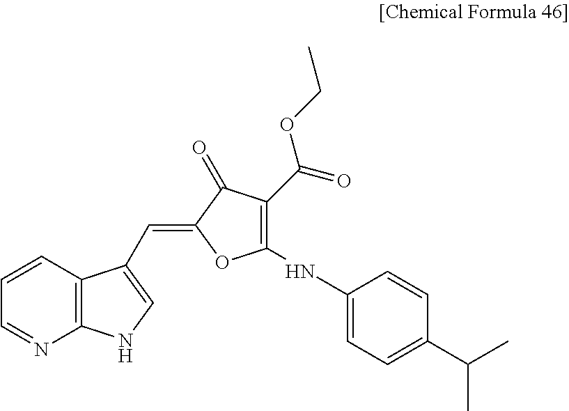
C1=CC2=C(N=C1)NC=C2C=C1OC(NC2=CC=C(C(C)C)C=C2)=C(C(=O)OCC)C1=O
